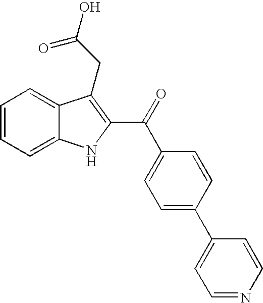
C1=CC=C2C(=C1)C(CC(O)=O)=C(C(=O)C1=CC=C(C3=CC=NC=C3)C=C1)N2
